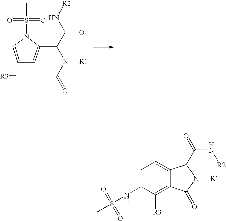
C1([R3])=C2C(=CC=C1NS(C)(=O)=O)C(C(=O)N[R2])N([R1])C2=O.[R3]C#CC(=O)N(C(C(N[R2])=O)C1=CC=CN1S(C)(=O)=O)[R1]
